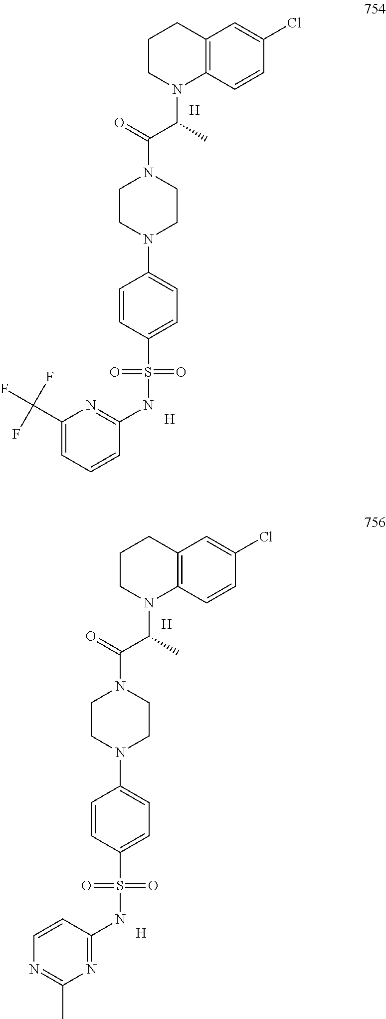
[H].C1CN(C(C(=O)N2CCN(C3=CC=C(S(=O)(=O)NC4=NC(C(F)(F)F)=CC=C4)C=C3)CC2)C)C2=C(C1)C=C(Cl)C=C2.[H].[H].C1CN(C(C(=O)N2CCN(C3=CC=C(S(=O)(=O)NC4=NC(C)=NC=C4)C=C3)CC2)C)C2=C(C1)C=C(Cl)C=C2.[H]
